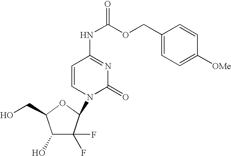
C1(O)C(F)(F)C(N2C(=O)N=C(NC(=O)OCC3=CC=C([OMe])C=C3)C=C2)OC1CO
